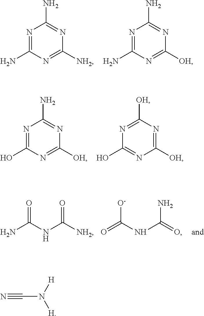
N1=C(N)N=C([NH2])N=C1N.N1=C(N)N=C([OH])N=C1N.N1=C(O)N=C([OH])N=C1N.N1=C([OH])N=C([OH])N=C1O.O=C(NC(=O)[NH2])N.[O-]C(NC(=O)N)=O.N#CN([H])[H]
